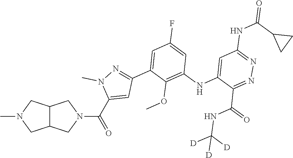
C12C(CN(C)C1)CN(C(C1=CC(C3=CC(F)=CC(NC4=CC(NC(C5CC5)=O)=NN=C4C(=O)NC([D])([D])[D])=C3OC)=NN1C)=O)C2
